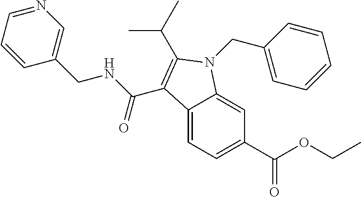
C12=CC=C(C(OCC)=O)C=C1N(CC1=CC=CC=C1)C(C(C)C)=C2C(NCC1=CN=CC=C1)=O
